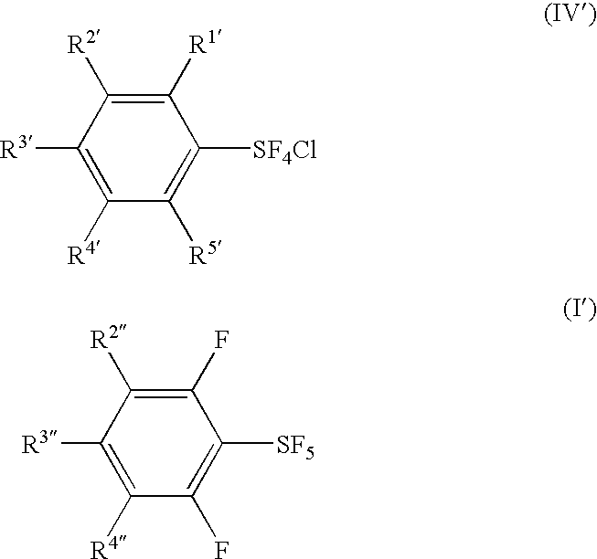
C1([R1])=C([R2])C([R3])=C([R4])C([R5])=C1[SF4Cl].C1(F)=C([R2])C([R3])=C([R4])C(F)=C1[SF5]
